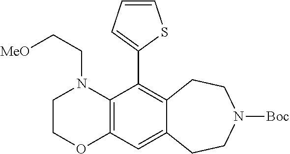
C12=C(C(C3=CC=CS3)=C3C(=C1)CCN([Boc])CC3)N(CC[MeO])CCO2
